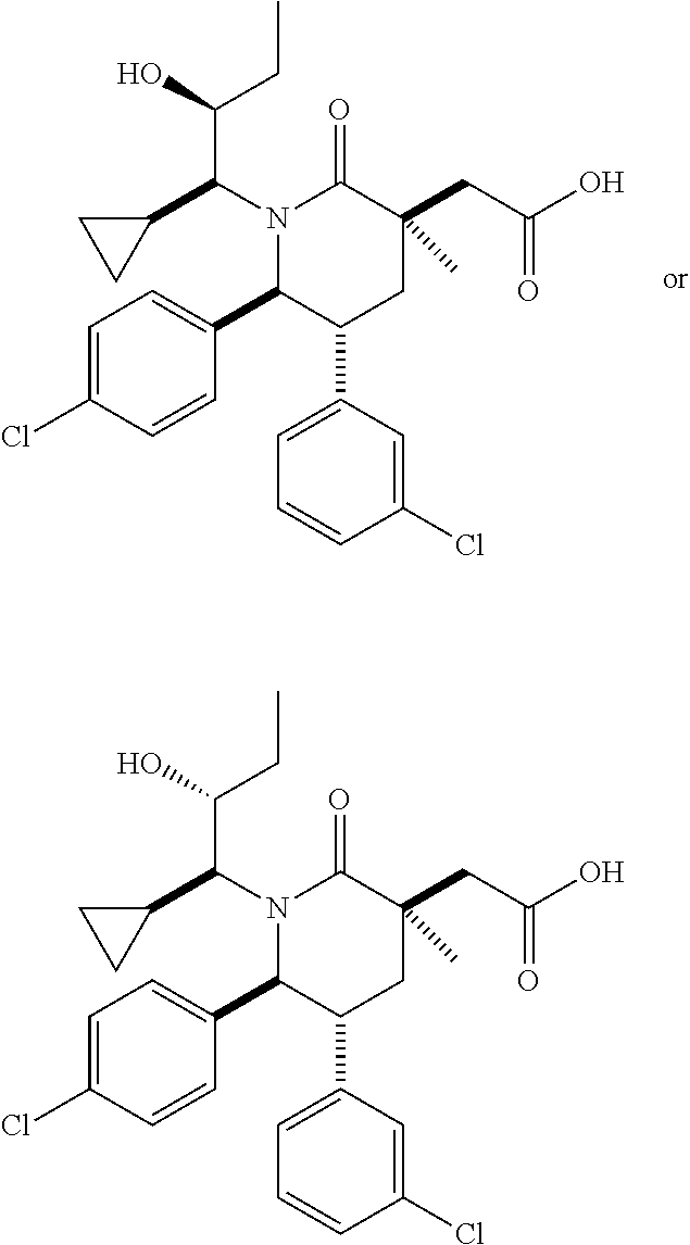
N1(C(C2CC2)C(O)CC)C(C2=CC=C(Cl)C=C2)C(C2=CC=CC(Cl)=C2)CC(CC(=O)O)(C)C1=O.N1(C(C2CC2)C(O)CC)C(C2=CC=C(Cl)C=C2)C(C2=CC=CC(Cl)=C2)CC(CC(=O)O)(C)C1=O
